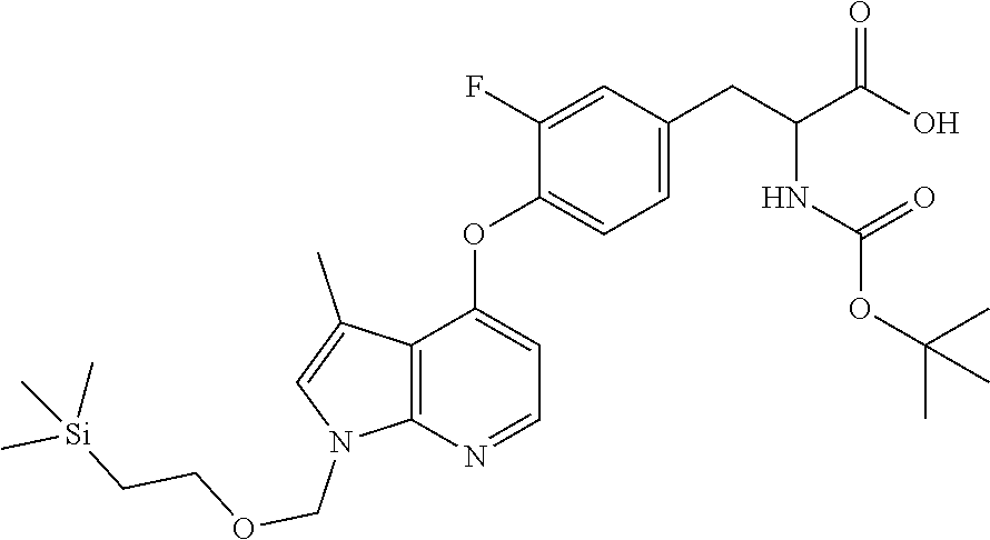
C1(F)=CC(CC(C(O)=O)NC(OC(C)(C)C)=O)=CC=C1OC1=CC=NC2=C1C(C)=CN2COCC[Si](C)(C)C
